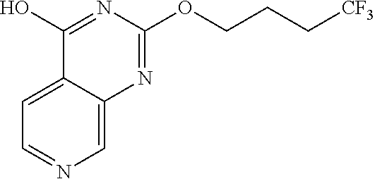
C1=NC=C2C(=C1)C(O)=NC(OCCC[CF3])=N2
